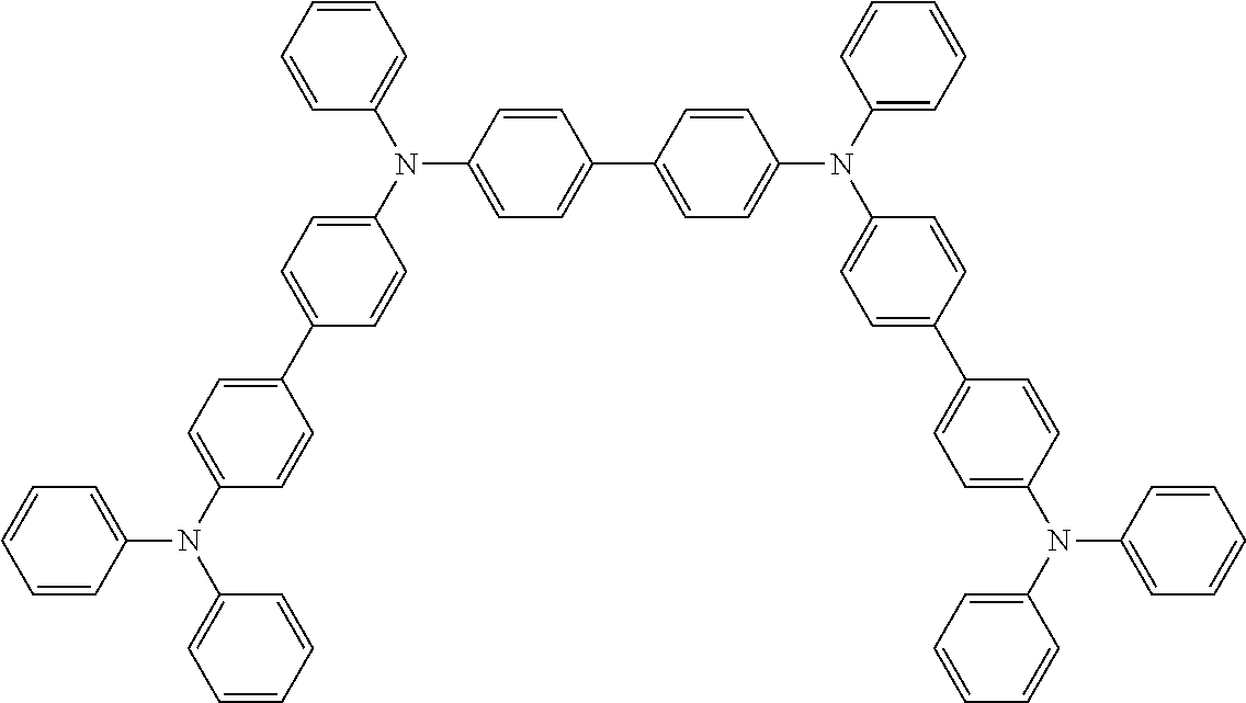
C1=CC=CC(N(C2=CC=C(C3=CC=C(N(C4=CC=CC=C4)C4=CC=CC=C4)C=C3)C=C2)C2=CC=C(C3=CC=C(N(C4=CC=CC=C4)C4=CC=C(C5=CC=C(N(C6=CC=CC=C6)C6=CC=CC=C6)C=C5)C=C4)C=C3)C=C2)=C1
